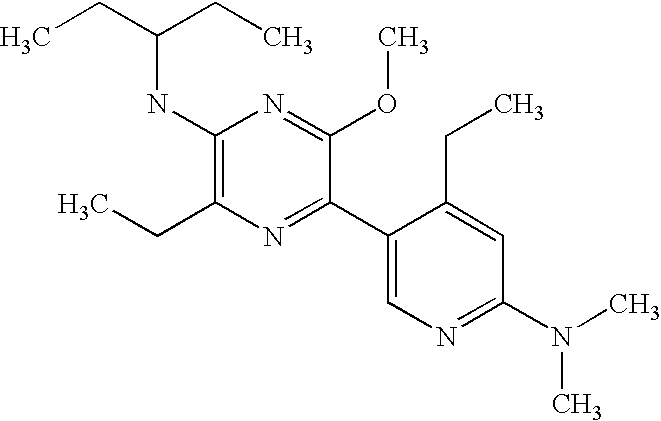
CCC(CC)NC1=C(CC)N=C(C2=CN=C(N(C)C)C=C2CC)C(OC)=N1
